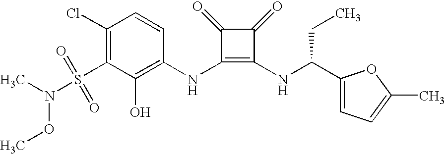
CN(S(C1=C(Cl)C=CC(NC2=C(NC(C3=CC=C(C)O3)CC)C(=O)C2=O)=C1O)(=O)=O)OC
